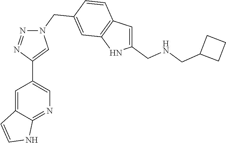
C1=C2C(=NC=C1C1=CN(CC3=CC4=C(C=C3)C=C(CNCC3CCC3)N4)N=N1)NC=C2
